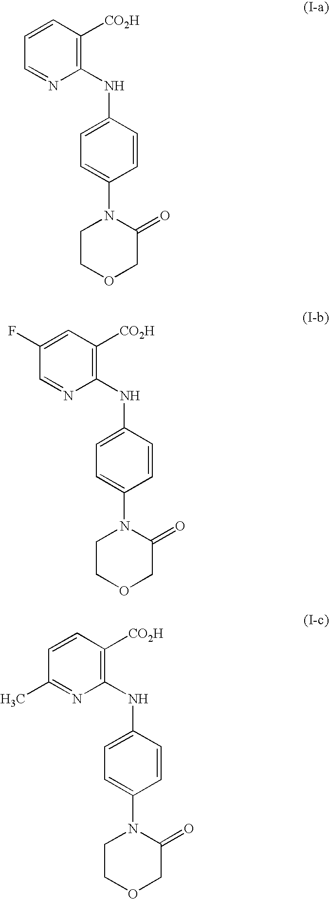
C1=CC([CO2H])=C(NC2=CC=C(N3CCOCC3=O)C=C2)N=C1.C1(F)=CC([CO2H])=C(NC2=CC=C(N3CCOCC3=O)C=C2)N=C1.C1=CC([CO2H])=C(NC2=CC=C(N3CCOCC3=O)C=C2)N=C1C
